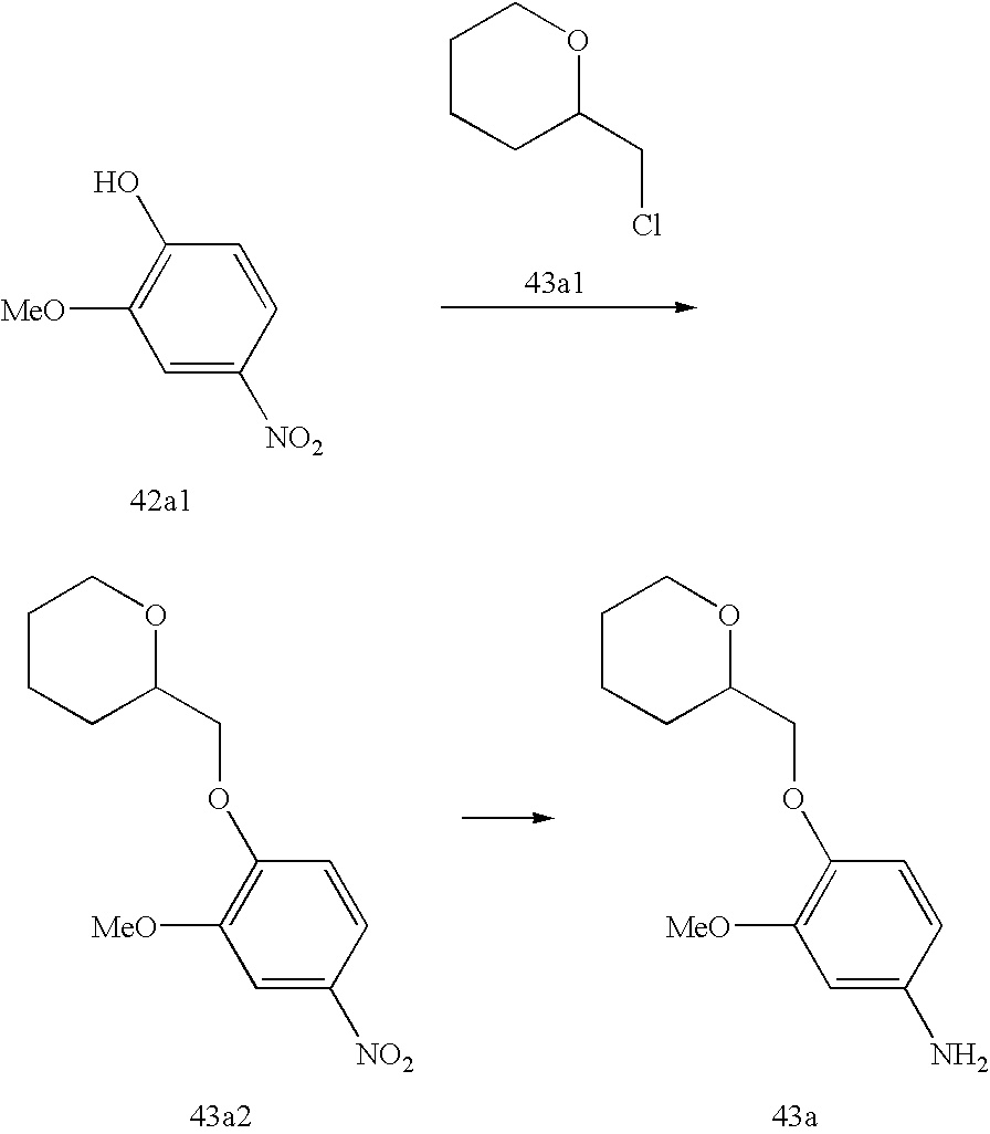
C1=C([NO2])C=CC(O)=C1[MeO].C1CCC(CCl)OC1.C1=C(N)C=CC(OCC2CCCCO2)=C1[MeO].C1=C([NO2])C=CC(OCC2CCCCO2)=C1[MeO]
